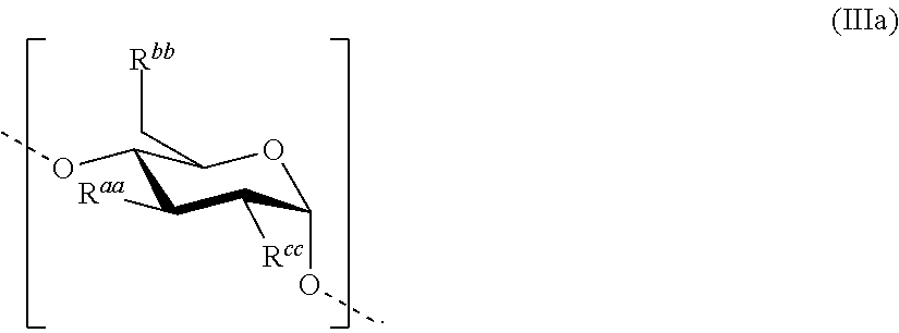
C1(OC)C([Raa])C([Rcc])C(OC)OC1C[Rbb]
